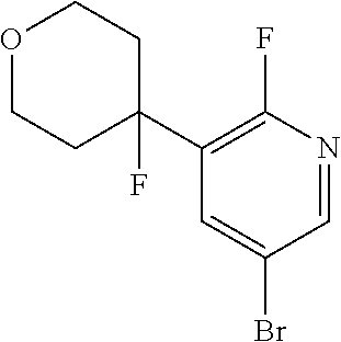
O1CCC(F)(C2=C(F)N=CC(Br)=C2)CC1
